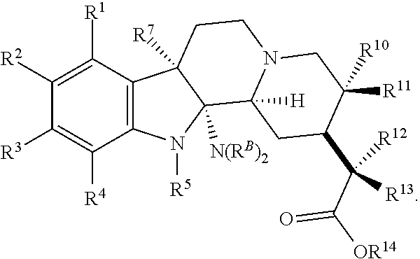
C12=C(C([R1])=C([R2])C([R3])=C1[R4])C1([R7])C([N(RB)2])(N2[R5])C2([H])N(CC1)CC([R11])([R10])C(C(C(=O)[OR14])([R13])[R12])C2
